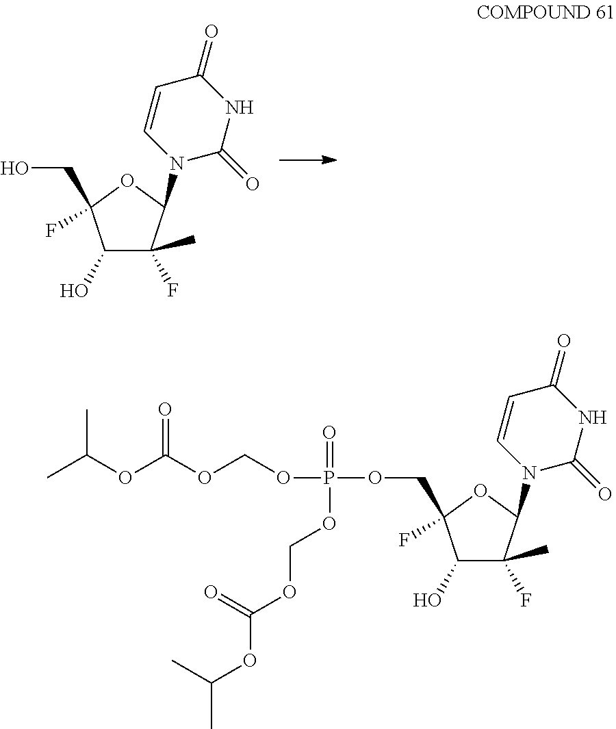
C1(O)C(C)(F)C(N2C(=O)NC(=O)C=C2)OC1(CO)F.C1(O)C(C)(F)C(N2C(=O)NC(=O)C=C2)OC1(COP(=O)(OCOC(=O)OC(C)C)OCOC(OC(C)C)=O)F
